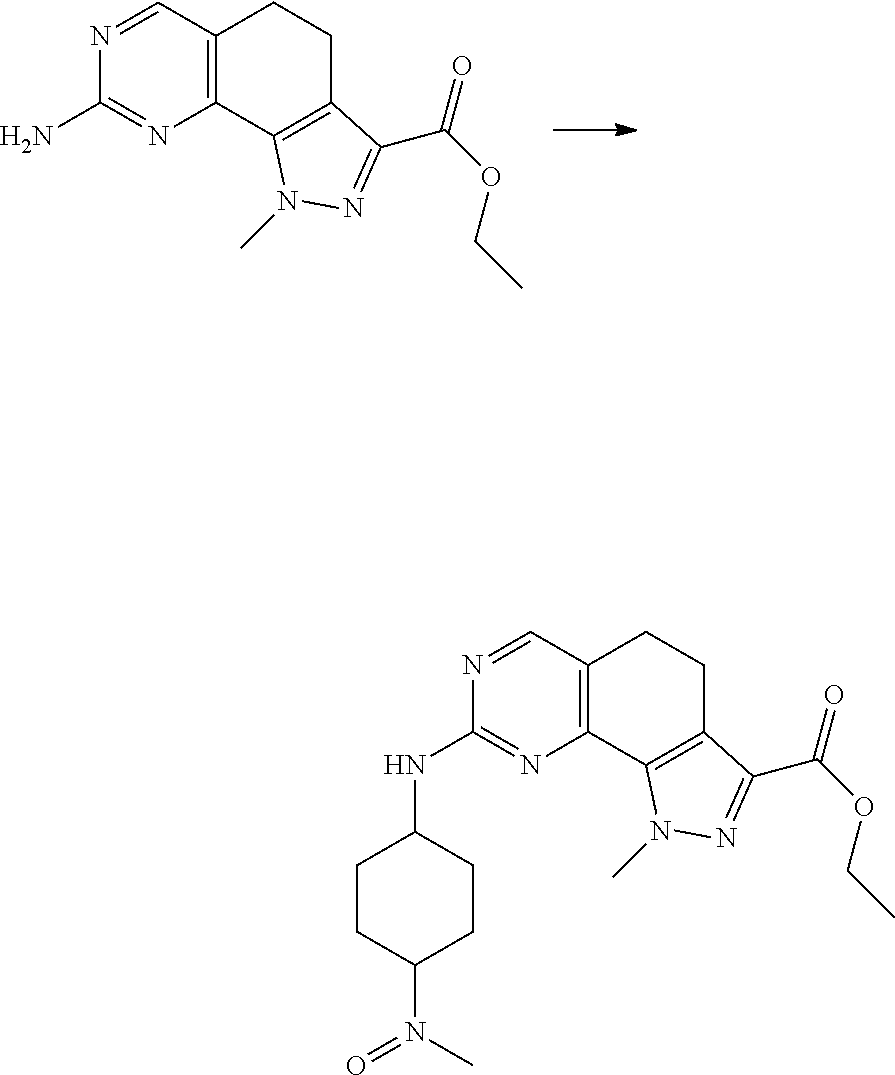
C12=C(CCC3=C1N=C(N)N=C3)C(C(=O)OCC)=NN2C.C12=C(CCC3=C1N(C)N=C3C(=O)OCC)C=NC(NC1CCC(N(C)=O)CC1)=N2
